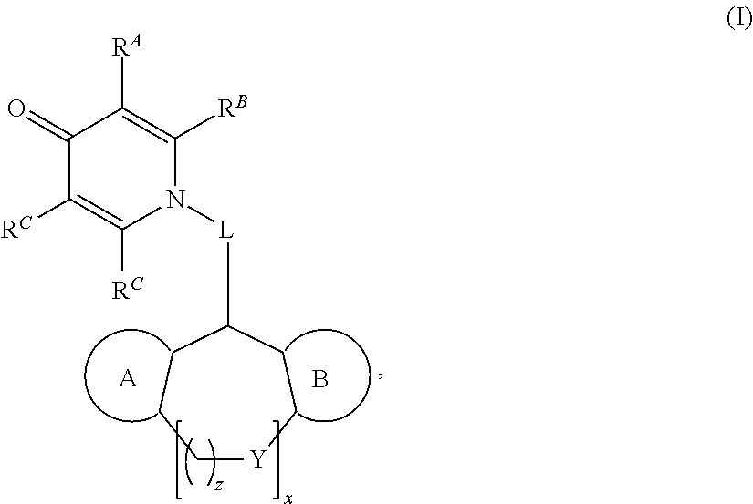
C1(=O)C([RC])=C([RC])N([L]C2CCC[Y]CC2)C([RB])=C1[RA].[A].B
